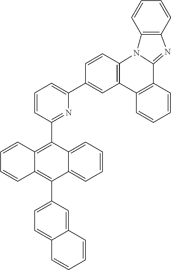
C1=CC(C2=C3C(=C(C4=CC=C5C(=C4)C=CC=C5)C4=CC=CC=C24)C=CC=C3)=NC(C2=CC3=C(C=C2)N2C(=NC4=C2C=CC=C4)C2=C3C=CC=C2)=C1
